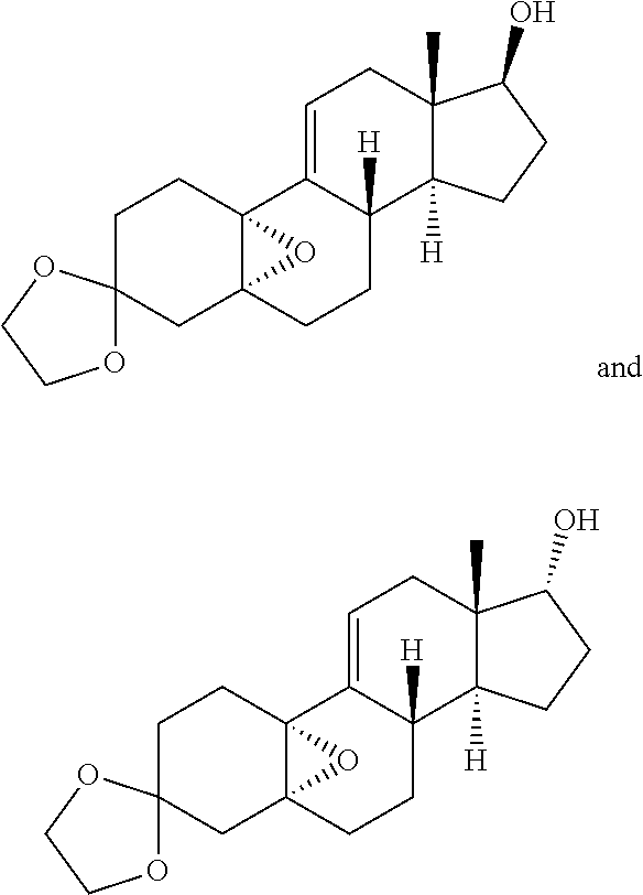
C1=C2C([H])(C3([H])C(C)(C1)C(O)CC3)CCC13C2(CCC2(C1)OCCO2)O3.C1=C2C([H])(C3([H])C(C)(C1)C(O)CC3)CCC13C2(CCC2(C1)OCCO2)O3
